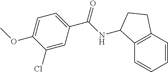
C1=C(OC)C(Cl)=CC(C(NC2C3=C(C=CC=C3)CC2)=O)=C1
